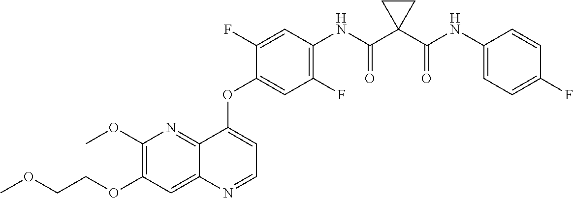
C1(OC)=C(OCCOC)C=C2C(=N1)C(OC1=CC(F)=C(NC(C3(C(NC4=CC=C(F)C=C4)=O)CC3)=O)C=C1F)=CC=N2
